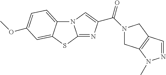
N12C3=CC=C(OC)C=C3SC1=NC(C(N1CC3=C(C1)C=NN3C)=O)=C2
